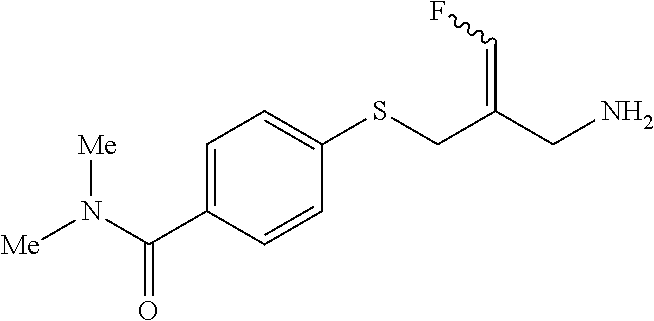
C1=C(C(N([Me])[Me])=O)C=CC(SCC(CN)=CF)=C1
